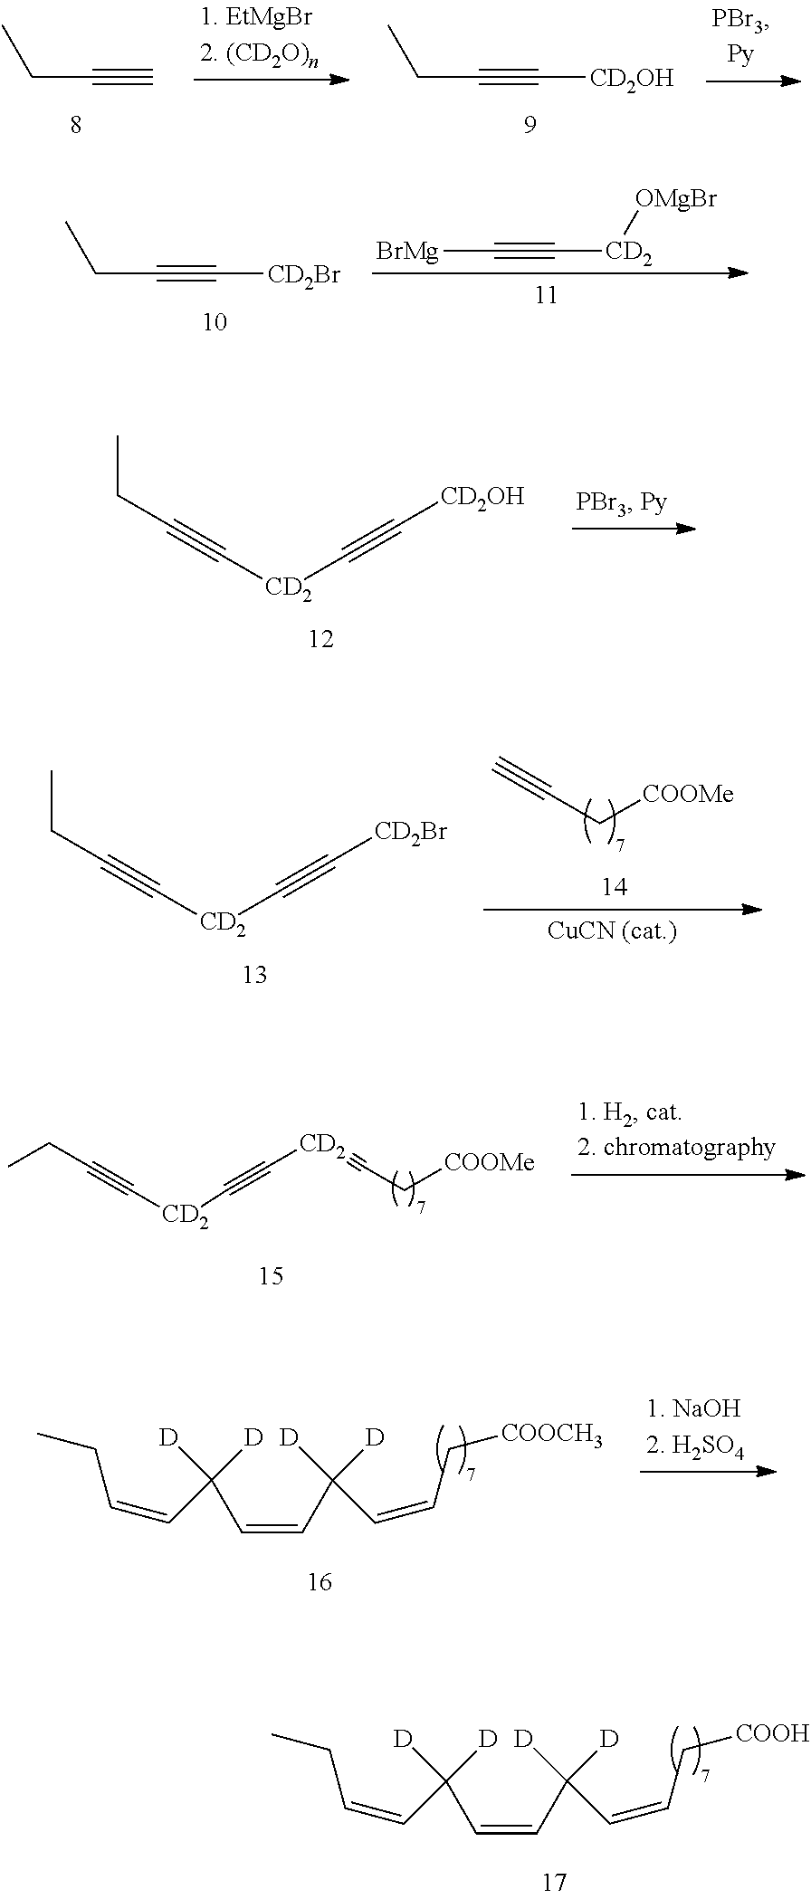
CCC#C.CCC#C[CD2OH].CCC#C[CD2Br].[BrMg]C#C[CD2][OMgBr].CCC#C[CD2]C#C[CD2OH].CCC#C[CD2]C#C[CD2Br].[COOMe]CC#C.[COOMe]CC#[CD2]C#C[CD2]C#CCC.C(=CC(C=CC[COOCH3])([D])[D])C(C=CCC)([D])[D].C(=CC(C=CC[COOH])([D])[D])C(C=CCC)([D])[D]
